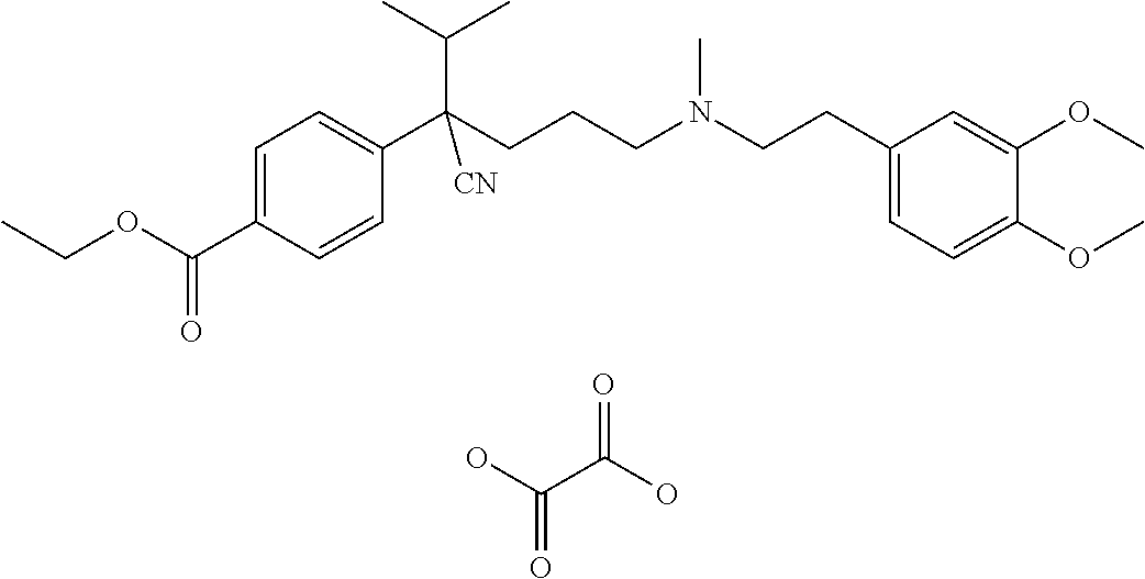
C1=C(C(OCC)=O)C=CC(C(CCCN(CCC2=CC=C(OC)C(OC)=C2)C)(C(C)C)[CN])=C1.OC(C(O)=O)=O
